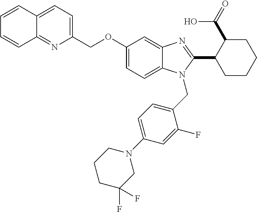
C12=NC(COC3=CC=C4C(=C3)N=C(C3CCCCC3C(=O)O)N4CC3=CC=C(N4CCCC(F)(F)C4)C=C3F)=CC=C1C=CC=C2
